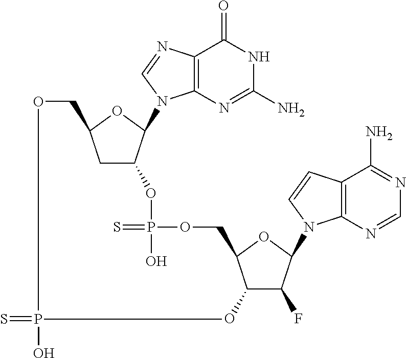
S=PO.C12=C(N=C(N)NC1=O)N(C1C(OP(=S)(O)OCC3C(O)C(F)C(N4C5=C(C(N)=NC=N5)C=C4)O3)CC(CO)O1)C=N2
